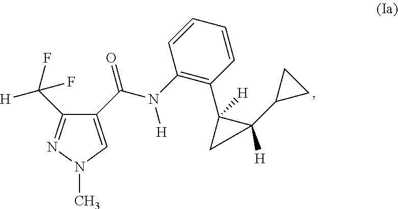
C1(C(N(C2=C(C3([H])C(C4CC4)([H])C3)C=CC=C2)[H])=O)=CN(C)N=C1C(F)([H])F
